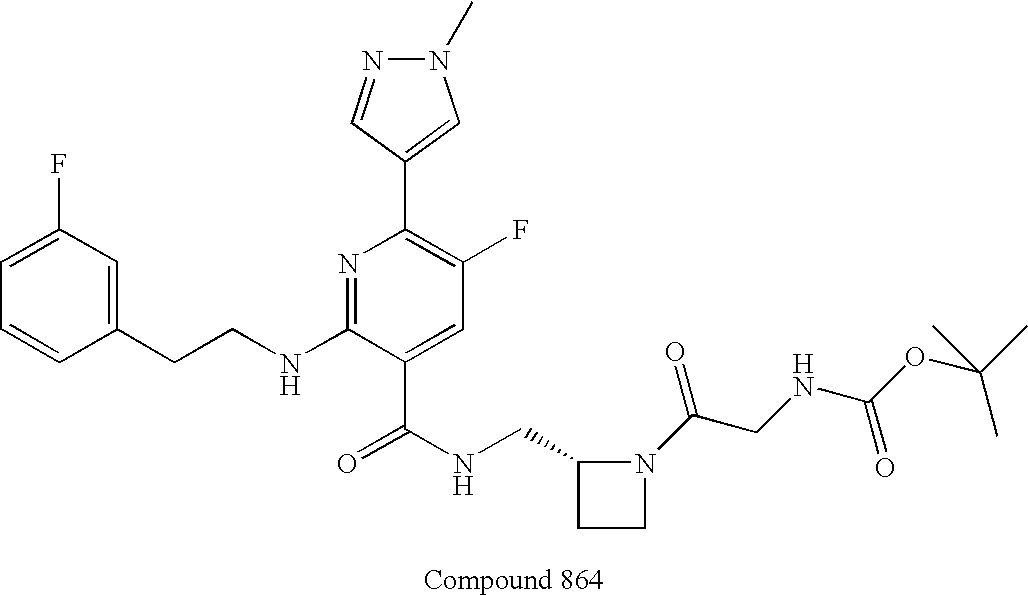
C1=CC(CCNC2=NC(C3=CN(C)N=C3)=C(F)C=C2C(NCC2CCN2C(CNC(OC(C)(C)C)=O)=O)=O)=CC(F)=C1
